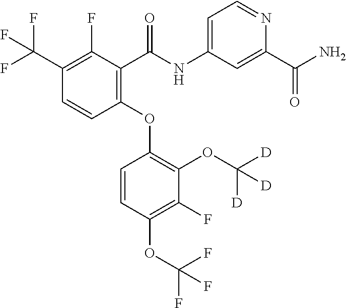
C1(C(F)(F)F)=C(F)C(C(NC2=CC=NC(C(N)=O)=C2)=O)=C(OC2=C(OC([D])([D])[D])C(F)=C(OC(F)(F)F)C=C2)C=C1
